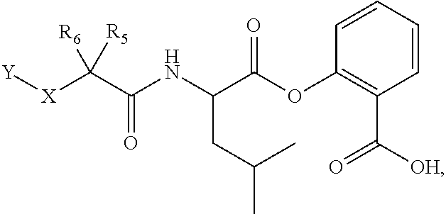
[Y][X]C(C(NC(CC(C)C)C(OC1=C(C([OH])=O)C=CC=C1)=O)=O)([R6])[R5]
